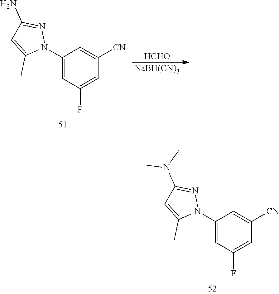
C1(N2N=C(N(C)C)C=C2C)=CC(F)=CC([CN])=C1.C1(N2N=C(N)C=C2C)=CC(F)=CC([CN])=C1.[HCHO].[NaBH(CN)3]
